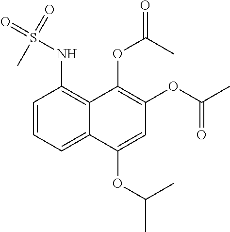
C1=CC=C2C(=C1NS(C)(=O)=O)C(OC(C)=O)=C(OC(C)=O)C=C2OC(C)C
